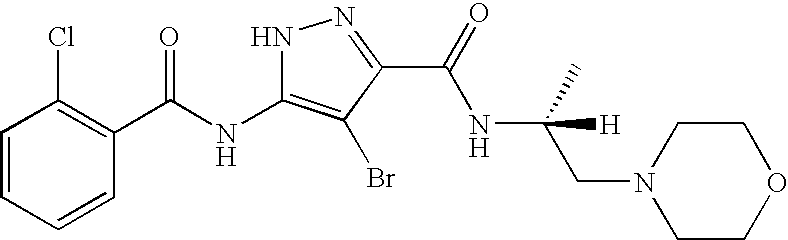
C1=CC=CC(C(NC2=C(Br)C(C(=O)NC(CN3CCOCC3)(C)[H])=NN2)=O)=C1Cl
